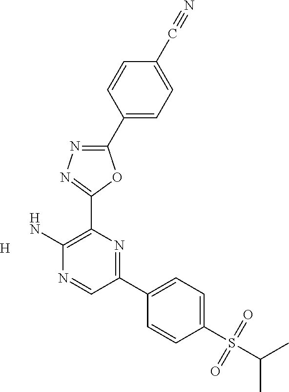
[H].NC1=C(C2=NN=C(C3=CC=C(C#N)C=C3)O2)N=C(C2=CC=C(S(C(C)C)(=O)=O)C=C2)C=N1
